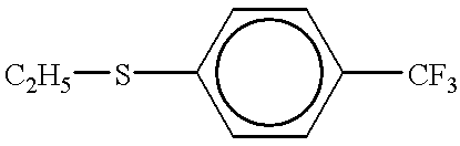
[C2H5]Sc1ccc([CF3])cc1
